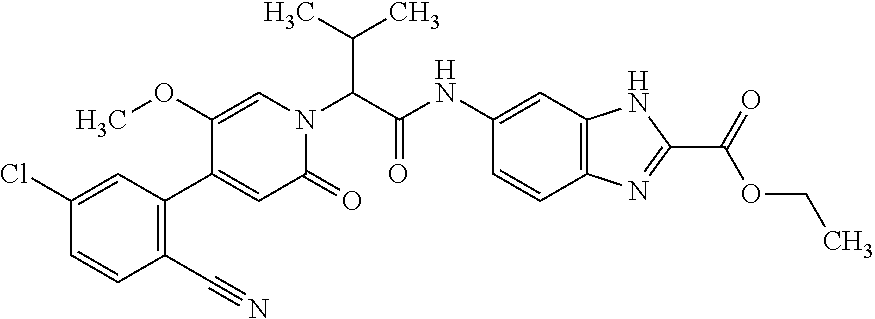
C1(C#N)=C(C2=CC(=O)N(C(C(C)C)C(NC3=CC4=C(C=C3)N=C(C(OCC)=O)N4)=O)C=C2OC)C=C(Cl)C=C1
